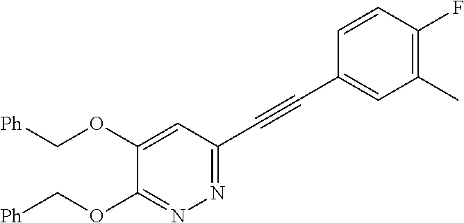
[Ph]COC1=CC(C#CC2=CC(C)=C(F)C=C2)=NN=C1OC[Ph]
